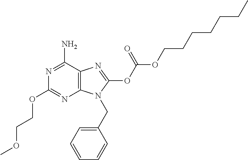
C12=C(C(N)=NC(OCCOC)=N1)N=C(OC(OCCCCCCC)=O)N2CC1=CC=CC=C1
